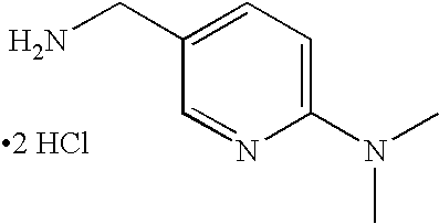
NCC1=CC=C(N(C)C)N=C1.[2 HCl]
